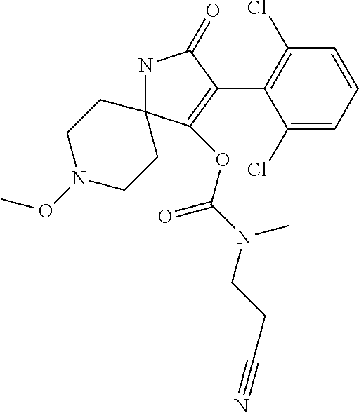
N1C2(C(OC(N(CCC#N)C)=O)=C(C3=C(Cl)C=CC=C3Cl)C1=O)CCN(OC)CC2
